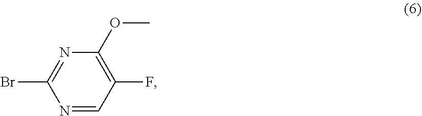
N1=C(Br)N=CC(F)=C1OC
